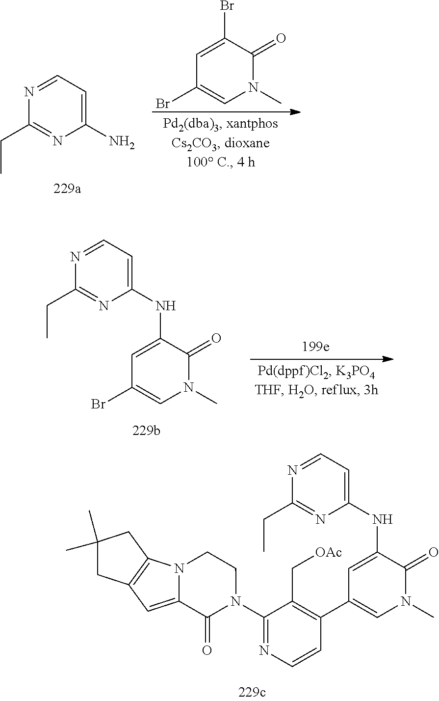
C1(NC2=CC(Br)=CN(C)C2=O)=CC=NC(CC)=N1.C1(NC2=CC(C3=C(C[OAc])C(N4C(=O)C5=CC6=C(N5CC4)CC(C)(C)C6)=NC=C3)=CN(C)C2=O)=CC=NC(CC)=N1.C1(N)=CC=NC(CC)=N1.BrC1=CC(Br)=CN(C)C1=O
